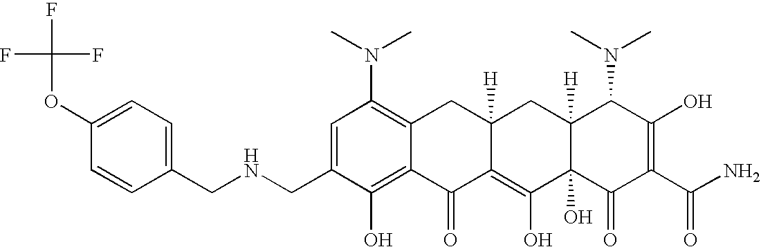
C1(CNCC2=CC=C(OC(F)(F)F)C=C2)=CC(N(C)C)=C2C(=C1O)C(=O)C1=C(O)C3(O)C([H])(CC1([H])C2)C(N(C)C)C(O)=C(C(N)=O)C3=O
